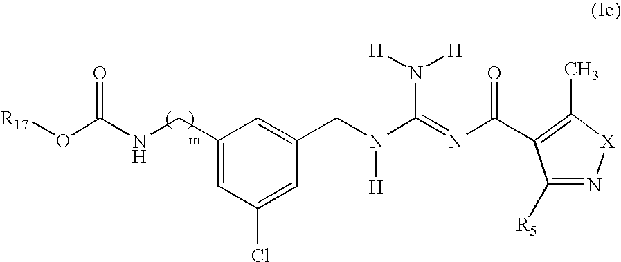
C1(CN([H])C(N([H])[H])=NC(=O)C2=C(C)[X]N=C2[R5])=CC(CNC(O[R17])=O)=CC(Cl)=C1
